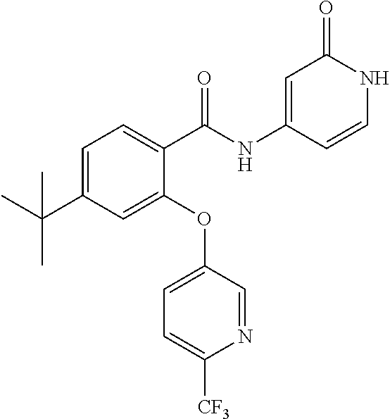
C1(NC(C2=CC=C(C(C)(C)C)C=C2OC2=CC=C([CF3])N=C2)=O)=CC(=O)NC=C1
